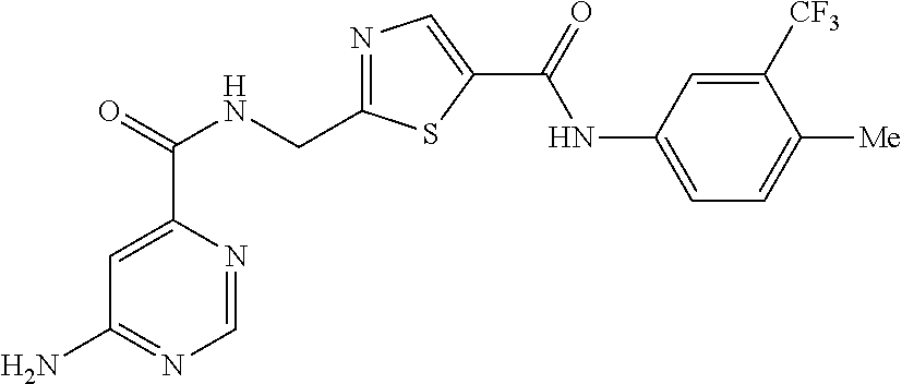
C1=NC(C(=O)NCC2=NC=C(C(=O)NC3=CC=C([Me])C([CF3])=C3)S2)=CC(N)=N1
